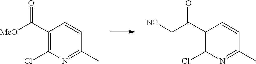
C1(C([MeO])=O)=C(Cl)N=C(C)C=C1.C1(C(C[NC])=O)=C(Cl)N=C(C)C=C1
